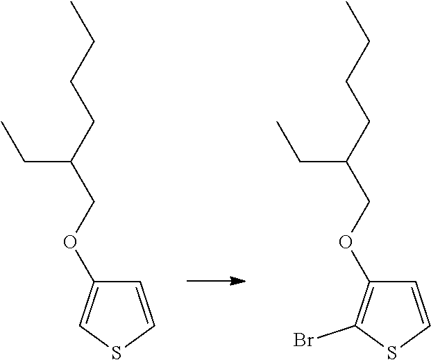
C1=CSC(Br)=C1OCC(CCCC)CC.C1=CSC=C1OCC(CCCC)CC
